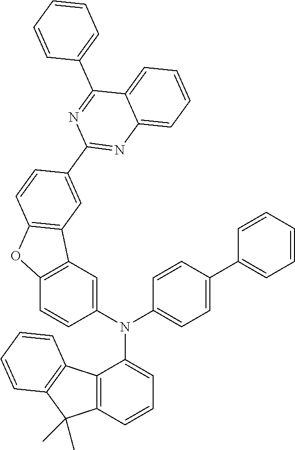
C12=C(C=CC=C1N(C1=CC3=C(C=C1)OC1=C3C=C(C3=NC4=CC=CC=C4C(C4=CC=CC=C4)=N3)C=C1)C1=CC=C(C3=CC=CC=C3)C=C1)C(C)(C)C1=C2C=CC=C1
